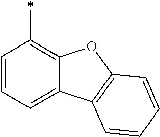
C1=CC(*)=C2C(=C1)C1=C(O2)C=CC=C1
